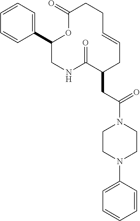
C1(C2=CC=CC=C2)CNC(=O)C(CC(N2CCN(C3=CC=CC=C3)CC2)=O)CC=CCCC(=O)O1
